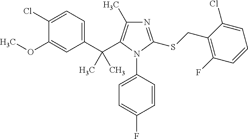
C1(C(C)(C)C2=C(C)N=C(SCC3=C(F)C=CC=C3Cl)N2C2=CC=C(F)C=C2)=CC=C(Cl)C(OC)=C1
